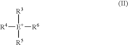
[R4][E+]([R6])([R5])[R3]
